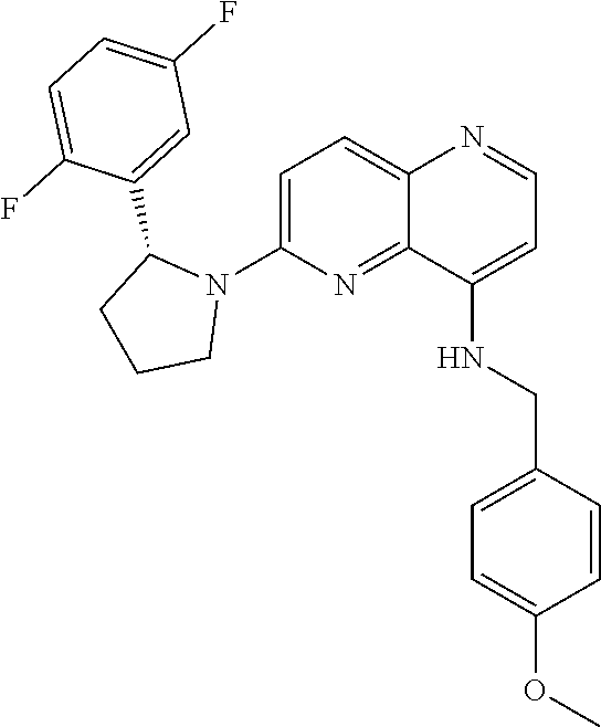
C1=C(C2CCCN2C2=CC=C3C(=N2)C(NCC2=CC=C(OC)C=C2)=CC=N3)C(F)=CC=C1F
